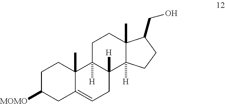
C1C([MOMO])CC2=CCC3([H])C([H])(C2(C)C1)CCC1(C)C3([H])CCC1CO
